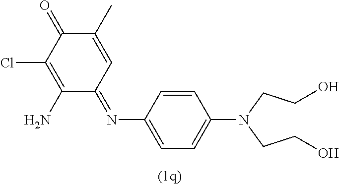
C1=C(N(CCO)CCO)C=CC(N=C2C=C(C)C(=O)C(Cl)=C2N)=C1
